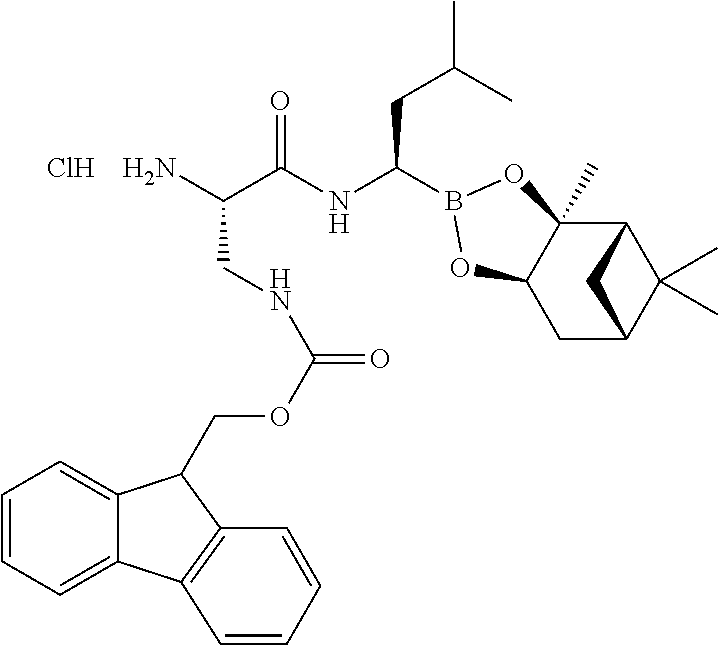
C12C3(C)C(CC(C1(C)C)C2)OB(C(NC(C(N)CNC(OCC1C2=CC=CC=C2C2=C1C=CC=C2)=O)=O)CC(C)C)O3.Cl
